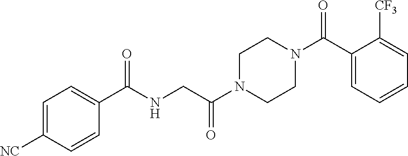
C1=C([NC])C=CC(C(NCC(N2CCN(C(=O)C3=CC=CC=C3[CF3])CC2)=O)=O)=C1
